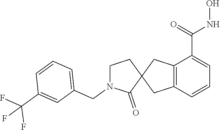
C12=C(C=CC=C1C(=O)NO)CC1(C2)CCN(CC2=CC=CC(C(F)(F)F)=C2)C1=O
